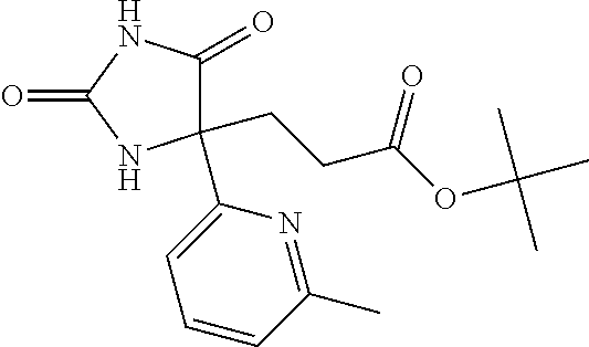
C1(C2=CC=CC(C)=N2)(CCC(OC(C)(C)C)=O)C(=O)NC(=O)N1
